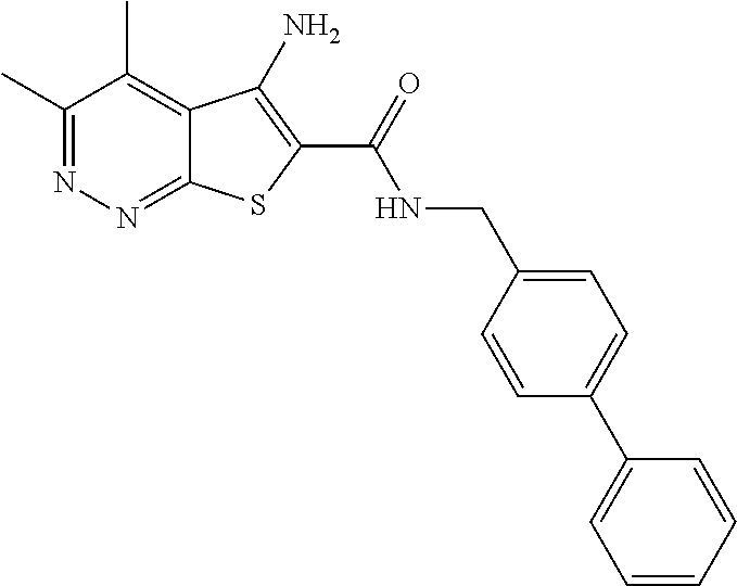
C1(C)=NN=C2C(=C1C)C(N)=C(C(=O)NCC1=CC=C(C3=CC=CC=C3)C=C1)S2
